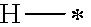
[H]C
